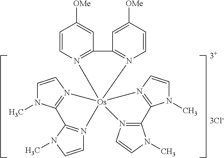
[3Cl-].[3+].C1=CN2=C(C=C1[OMe])C1=N(C=CC([OMe])=C1)[Os]213(N2=C(N(C)C=C2)C2=N1C=CN2C)N1=C(N(C)C=C1)C1=N3C=CN1C
